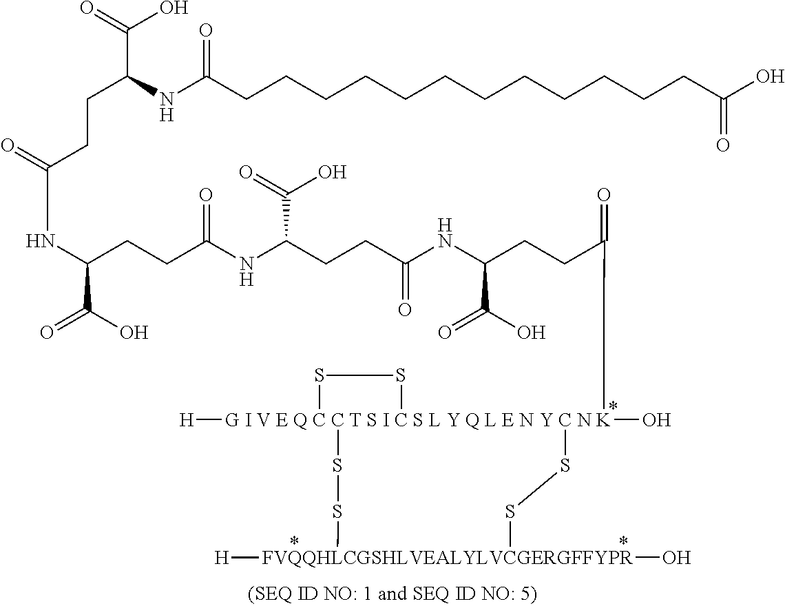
N(C(CCC(=O)[G I V E Q C C T S I C S L Y Q L E N Y C N K]12(O)([H])(SS1)SS[FVQQHLCGSHLVEALYLVCGERGFFYPR]([H])(O)SS2)C(=O)O)C(CCC(NC(CCC(NC(CCC(NC(CCCCCCCCCCCCC(=O)O)=O)C(O)=O)=O)C(=O)O)=O)C(O)=O)=O
